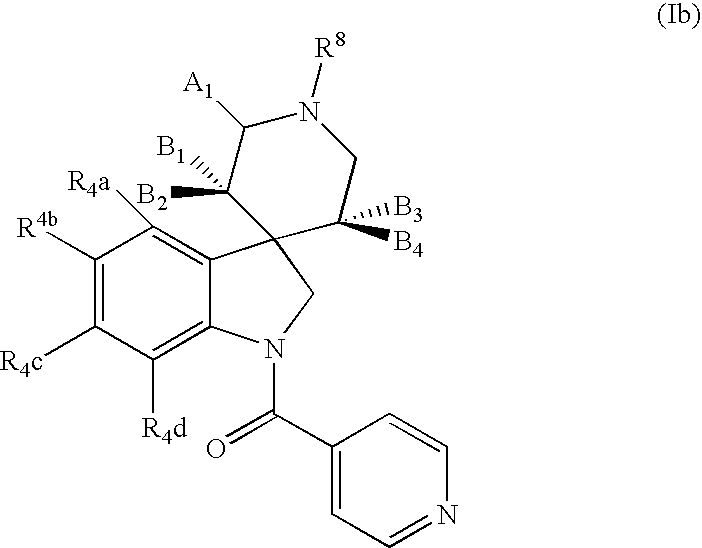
C1([R4d])=C2C(=C([R4a])C([R4b])=C1[R4c])C1(CN2C(C2=CC=NC=C2)=O)C([B4])([B3])CN([R8])C([A1])C1([B2])[B1]
